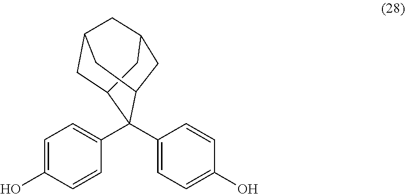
C1C2CC3CC1CC(C3)C2(C1=CC=C(O)C=C1)C1=CC=C(O)C=C1
